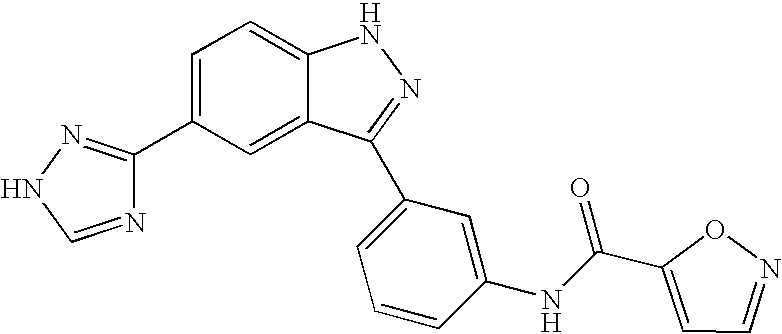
C1(C2=CC=C3C(=C2)C(C2=CC=CC(NC(=O)C4=CC=NO4)=C2)=NN3)=NNC=N1
